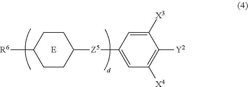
[E].C1([R6])CCC([Z5]C2=CC([X4])=C([Y2])C([X3])=C2)CC1
